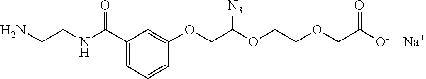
C1(C(NCCN)=O)=CC=CC(OCC(OCCOCC([O-])=O)[N3])=C1.[Na]
